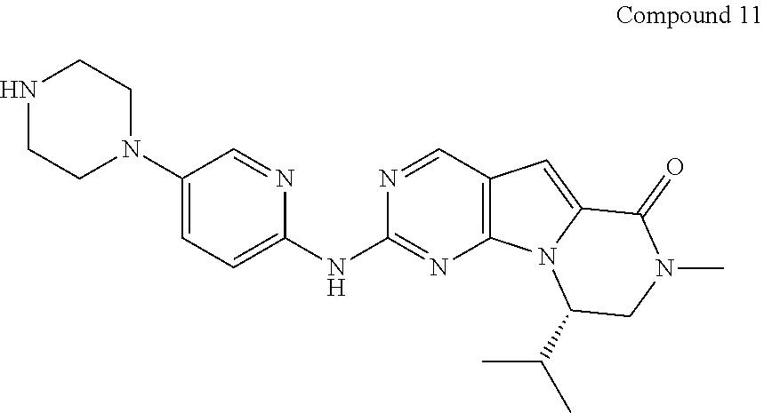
C1(N2CCNCC2)=CC=C(NC2=NC3=C(C=N2)C=C2N3C(C(C)C)CN(C)C2=O)N=C1
